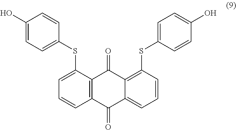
C1=C(SC2=CC=C(O)C=C2)C2=C(C=C1)C(=O)C1=CC=CC(SC3=CC=C(O)C=C3)=C1C2=O
